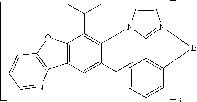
C12=C(OC3=C1N=CC=C3)C(C(C)C)=C(N1C=CN3=C1C1=C(C=CC=C1)[Ir]3)C(C(C)C)=C2
